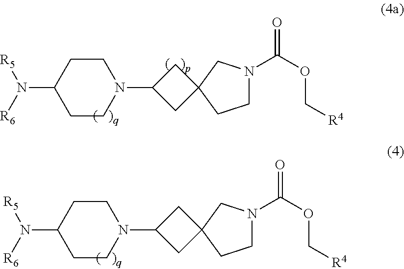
C1N(C(OC[R4])=O)CC2(C1)CC(N1CCC(N([R5])[R6])CC1)C2.C1N(C(OC[R4])=O)CC2(C1)CC(N1CCC(N([R5])[R6])CC1)C2
